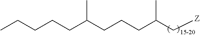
C(C(C[Z])C)CCC(CCCCC)C
